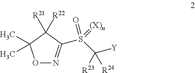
O1N=C(S(C([Y])([R24])[R23])(=[(X)n])=O)C([R22])([R21])C1(C)C
